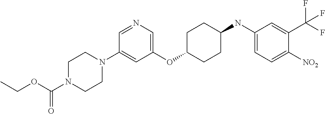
C1(OC2CCC(NC3=CC=C([NO2])C(C(F)(F)F)=C3)CC2)=CN=CC(N2CCN(C(OCC)=O)CC2)=C1
